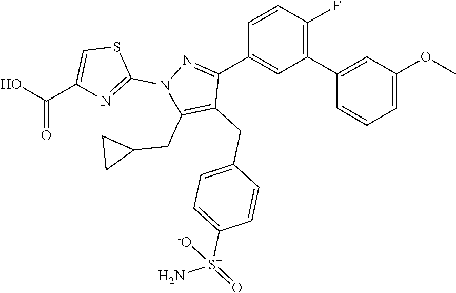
C1(C2=CC(OC)=CC=C2)=C(F)C=CC(C2=NN(C3=NC(C(O)=O)=CS3)C(CC3CC3)=C2CC2=CC=C([S+](N)(=O)[-O])C=C2)=C1
